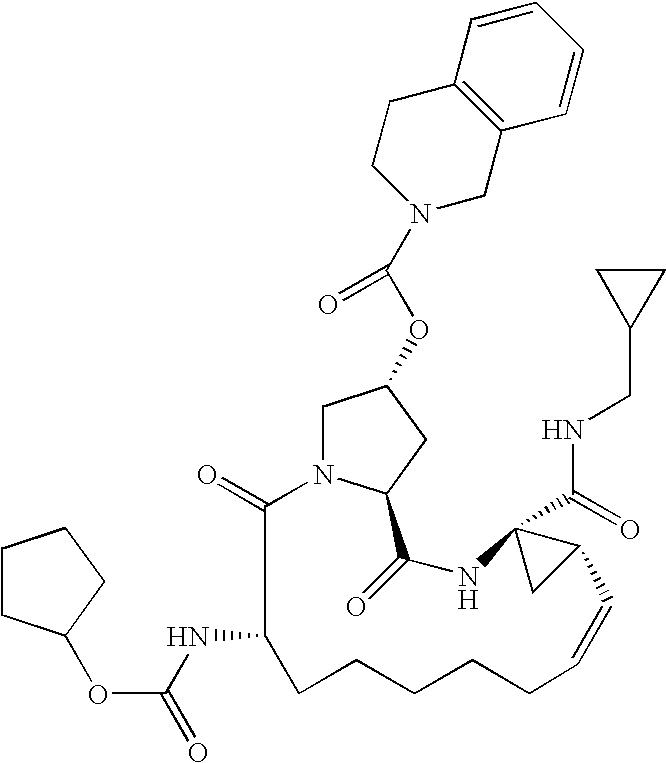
C1=CC2=C(C=C1)CN(C(OC1CN3C(=O)C(NC(=O)OC4CCCC4)CCCCCC=CC4C(C(=O)NCC5CC5)(NC(=O)C3C1)C4)=O)CC2
